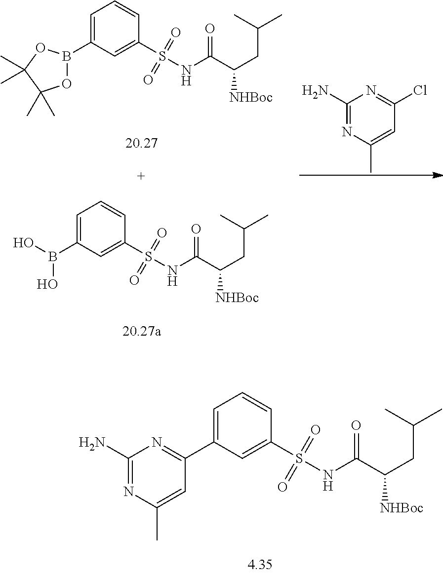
C1=C(B2OC(C)(C)C(C)(C)O2)C=C(S(NC(C(CC(C)C)[NHBoc])=O)(=O)=O)C=C1.C1=C(B(O)O)C=C(S(NC(C(CC(C)C)[NHBoc])=O)(=O)=O)C=C1.C1(N)=NC(C)=CC(Cl)=N1.C1=C(C2=NC(N)=NC(C)=C2)C=C(S(NC(C(CC(C)C)[NHBoc])=O)(=O)=O)C=C1
